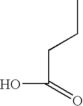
C(C(=O)O)CC
